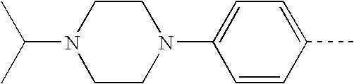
CC(C)N1CCN(C2=CC=C(C)C=C2)CC1
